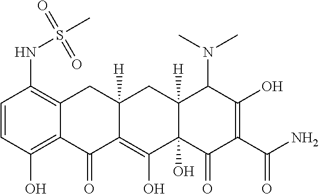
N(S(C)(=O)=O)C1=C2C(=C(O)C=C1)C(=O)C1=C(O)C3(O)C([H])(CC1([H])C2)C(N(C)C)C(O)=C(C(N)=O)C3=O
